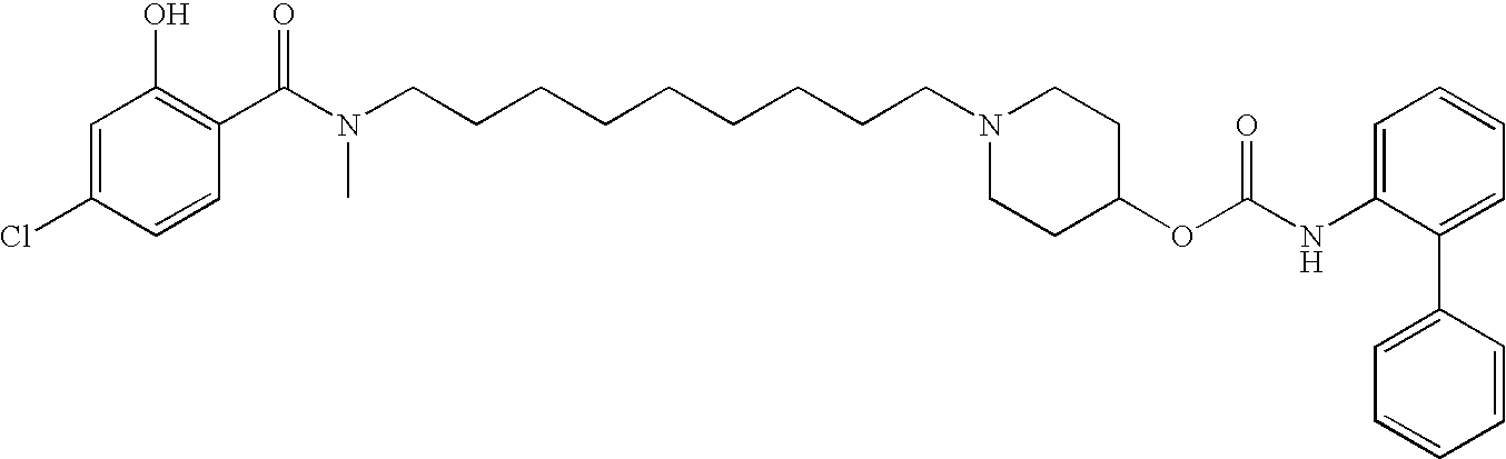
C1=C(Cl)C=CC(C(N(CCCCCCCCCN2CCC(OC(NC3=CC=CC=C3C3=CC=CC=C3)=O)CC2)C)=O)=C1O
